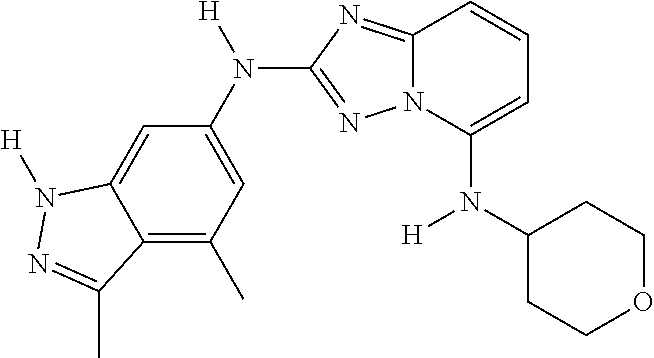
C1=C2C(=C(C)C=C1N([H])C1=NN3C(=N1)C=CC=C3N(C1CCOCC1)[H])C(C)=NN2[H]
